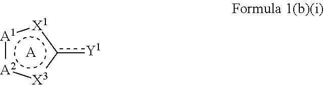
[A2]1:[A1]:[X1]c([Y1])[X3]:1.[A]
